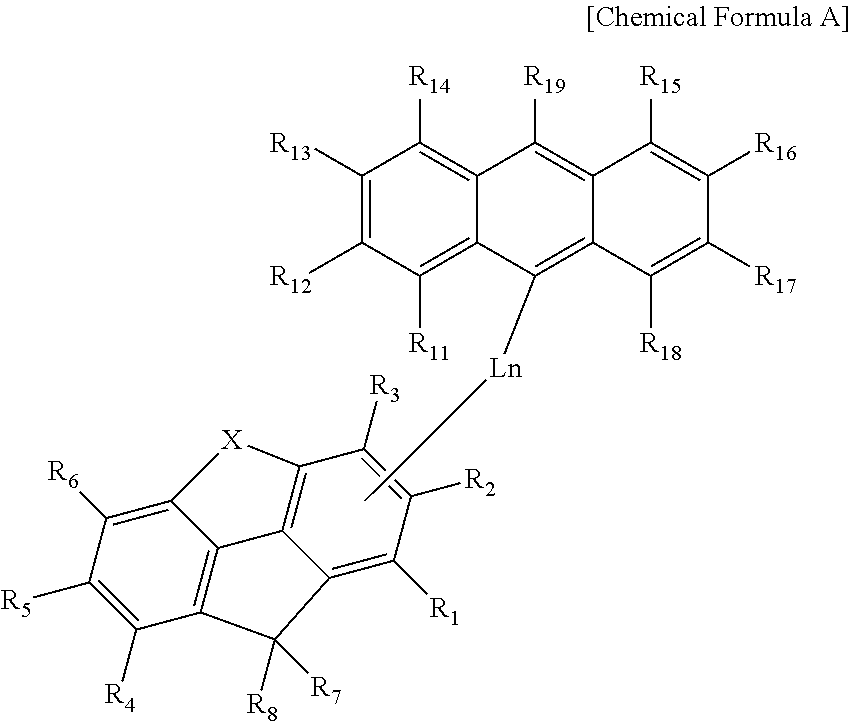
C12=C([R6])C([R5])=C([R4])C3=C1C1=C(C([R3])=C([R2])C([R1])=C1C3([R7])[R8])[X]2.C1([R13])=C([R12])C([R11])=C2C(=C1[R14])C([R19])=C1C(=C2[Ln]C)C([R18])=C([R17])C([R16])=C1[R15]
